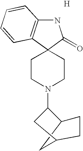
N1C2=C(C3(C1=O)CCN(C1C4CCC(C4)C1)CC3)C=CC=C2.[H]
